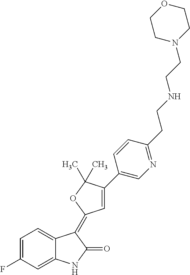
C1=C(F)C=C2C(=C1)C(=C1C=C(C3=CN=C(CCNCCN4CCOCC4)C=C3)C(C)(C)O1)C(=O)N2
